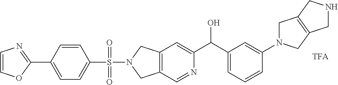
C12=C(C=NC(C(C3=CC=CC(N4CC5=C(C4)CNC5)=C3)O)=C1)CN(S(C1=CC=C(C3=NC=CO3)C=C1)(=O)=O)C2.[TFA]
